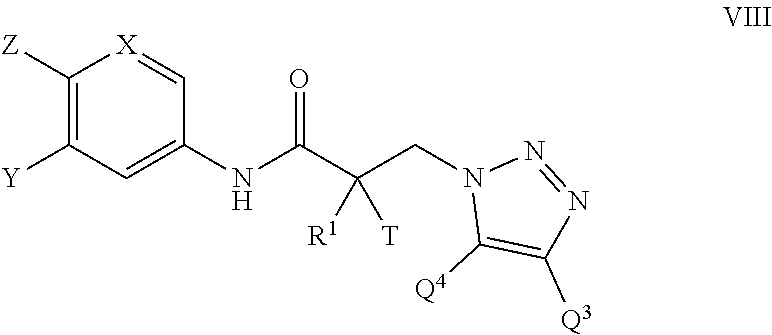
C1(NC(C(CN2C([Q4])=C([Q3])N=N2)([T])[R1])=O)=CC([Y])=C([Z])[X]=C1
